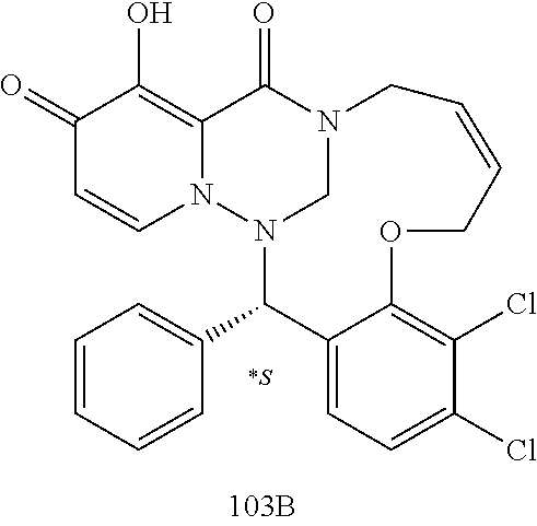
C1(=O)C=CN2C(=C1O)C(=O)N1CN2C(C2=CC=CC=C2)C2=CC=C(Cl)C(Cl)=C2OCC=CC1.[*S]
